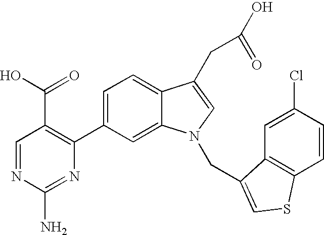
C1=C(C2=C(C(=O)O)C=NC(N)=N2)C=C2C(=C1)C(CC(=O)O)=CN2CC1=CSC2=C1C=C(Cl)C=C2
